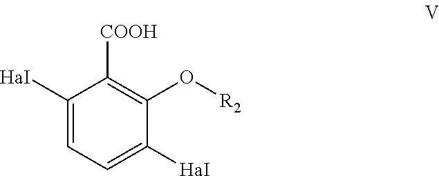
C1([HaI])=CC=C([HaI])C(O[R2])=C1[COOH]
